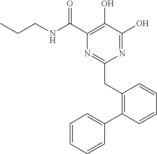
N1=C(O)C(O)=C(C(NCCC)=O)N=C1CC1=C(C2=CC=CC=C2)C=CC=C1
